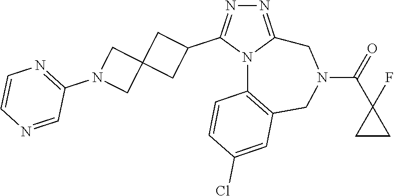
N1=C2N(C(C3CC4(C3)CN(C3=NC=CN=C3)C4)=N1)C1=C(CN(C(=O)C3(F)CC3)C2)C=C(Cl)C=C1
